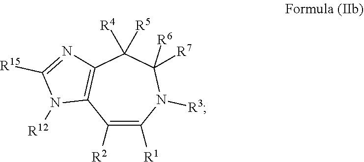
C1([R2])=C([R1])N([R3])C([R6])([R7])C([R5])([R4])C2=C1N([R12])C([R15])=N2
